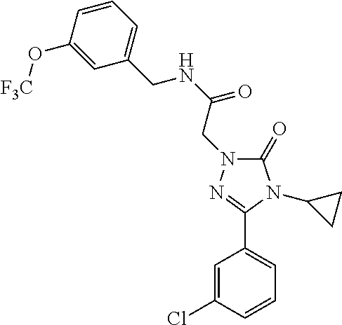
C(NC(=O)CN1C(=O)N(C2CC2)C(C2=CC=CC(Cl)=C2)=N1)C1=CC=CC(O[F3C])=C1
